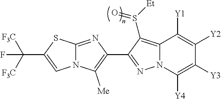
N12C(=NC(C3=NN4C(=C3S([Et])=O)C([Y1])=C([Y2])C([Y3])=C4[Y4])=C1[Me])SC(C([F3C])([F3C])F)=C2
